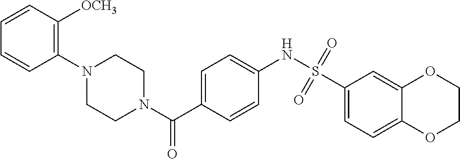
C1(N2CCN(C(C3=CC=C(NS(C4=CC=C5C(=C4)OCCO5)(=O)=O)C=C3)=O)CC2)=C([OCH3])C=CC=C1
